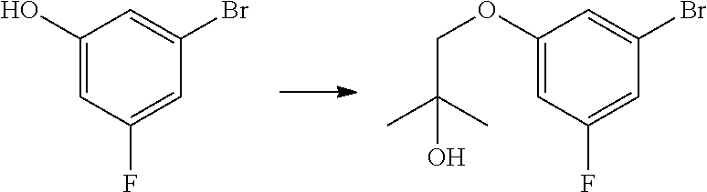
BrC1=CC(O)=CC(F)=C1.C1(OCC(C)(C)O)=CC(F)=CC(Br)=C1
